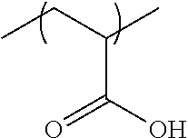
C(C(O)=O)(CC)C
